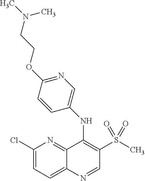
C1(Cl)=CC=C2C(=N1)C(NC1=CN=C(OCCN(C)C)C=C1)=C(S(C)(=O)=O)C=N2
